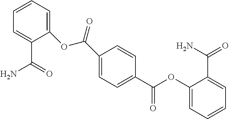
C1(OC(C2=CC=C(C(OC3=CC=CC=C3C(N)=O)=O)C=C2)=O)=CC=CC=C1C(N)=O
